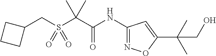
C(S(C(C(NC1=NOC(C(C)(C)CO)=C1)=O)(C)C)(=O)=O)C1CCC1
